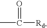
CC(=O)[Rd]
